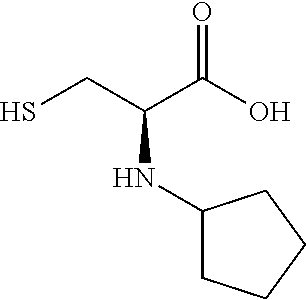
SCC(C(O)=O)NC1CCCC1
